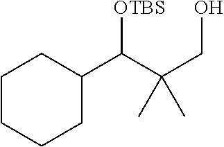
C1CCCC(C(C(CO)(C)C)[OTBS])C1
